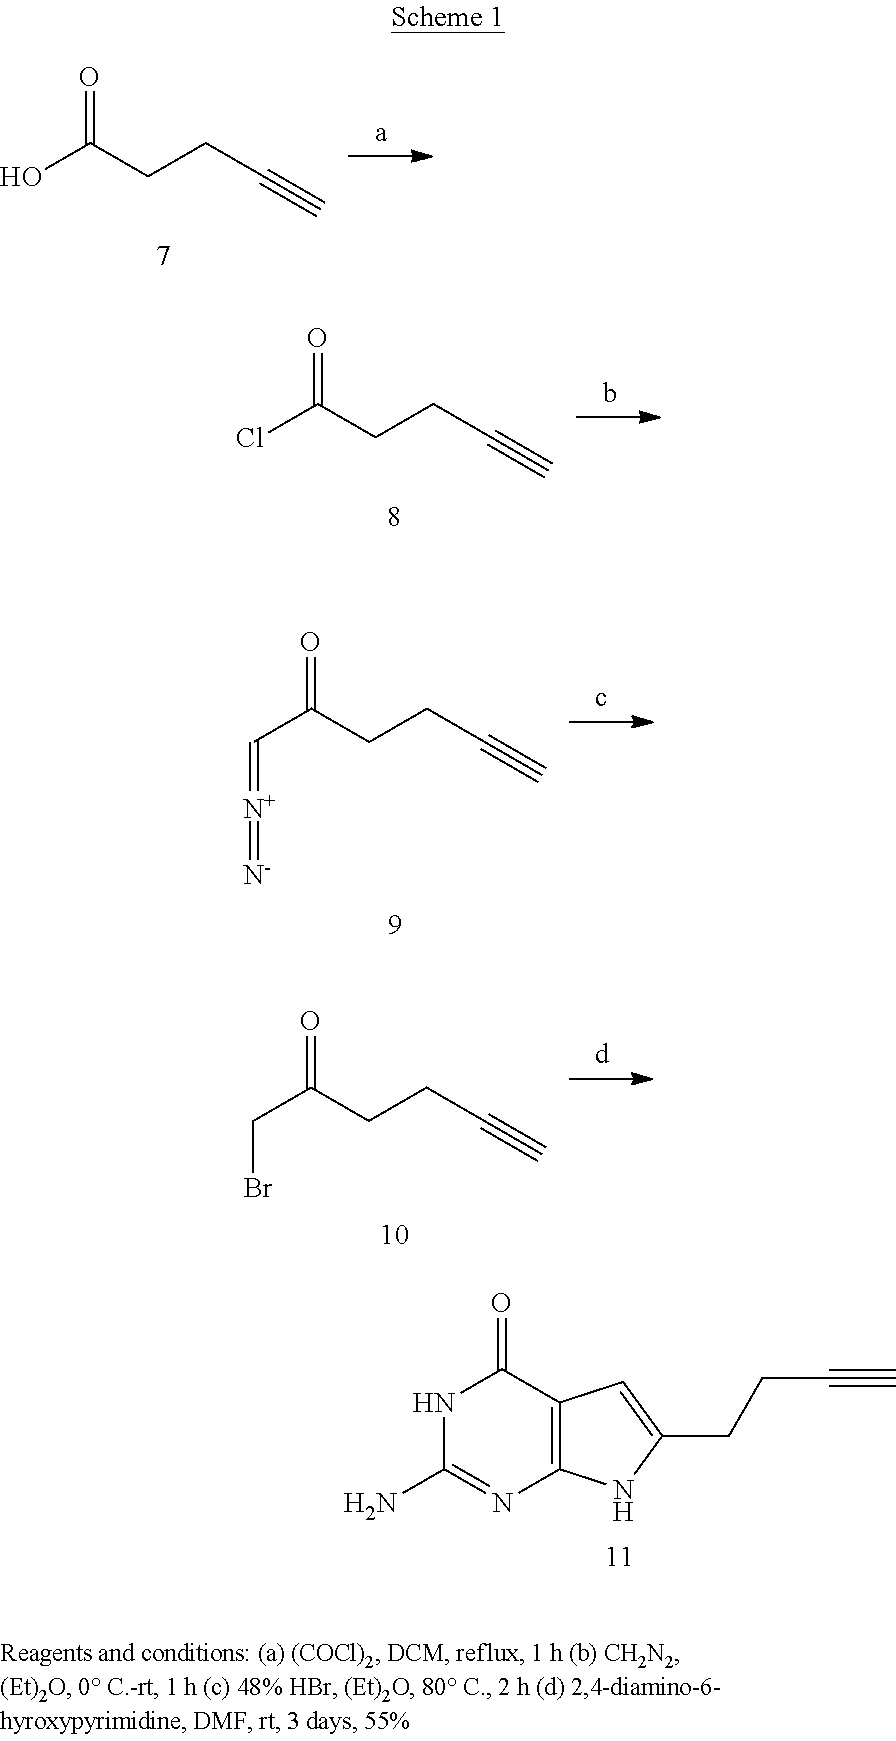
N1C(N)=NC2=C(C1=O)C=C(CCC#C)N2.OC(CCC#C)=O.ClC(CCC#C)=O.C(C(CCC#C)=O)=[N+]=[N-].C(C(CCC#C)=O)Br
